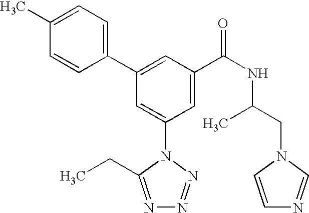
C1(C2=CC(C(NC(CN3C=CN=C3)C)=O)=CC(N3C(CC)=NN=N3)=C2)=CC=C(C)C=C1
